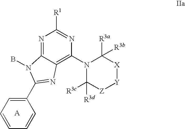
N1=C2C(=C(N3C([R3d])([R3c])[Z][Y][X]C3([R3a])[R3b])N=C1[R1])N=C(C1=CC=CC=C1)N2B
